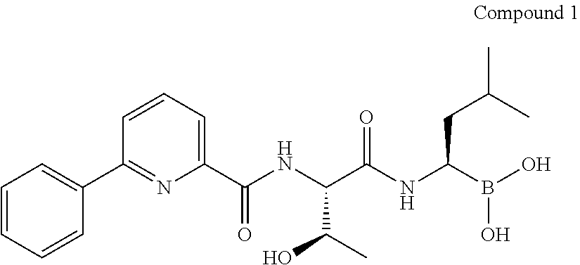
C1(C(NC(C(NC(B(O)O)CC(C)C)=O)C(O)C)=O)=CC=CC(C2=CC=CC=C2)=N1
